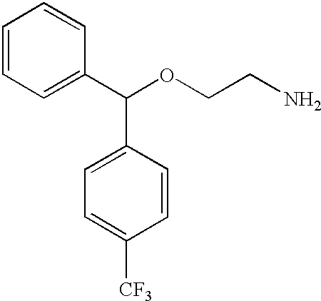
C1=CC=C(C(OCCN)C2=CC=C([CF3])C=C2)C=C1
